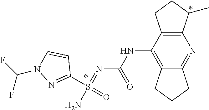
C12=C(C(NC(N=S(N)(=O)C3=NN(C(F)F)C=C3)=O)=C3C(=N1)CCC3)CCC2C
